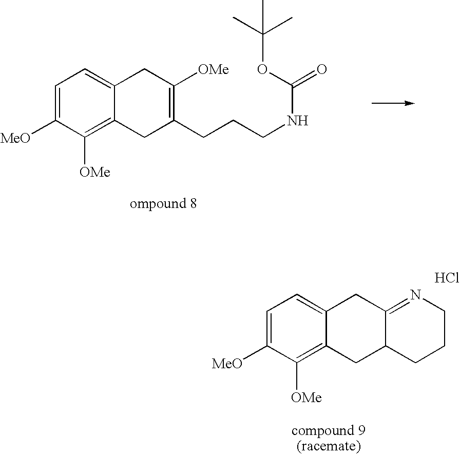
C1=C([MeO])C([OMe])=C2C(=C1)CC([OMe])=C(CCCNC(OC(C)(C)C)=O)C2.C1=C([MeO])C([OMe])=C2C(=C1)CC1=NCCCC1C2.Cl
